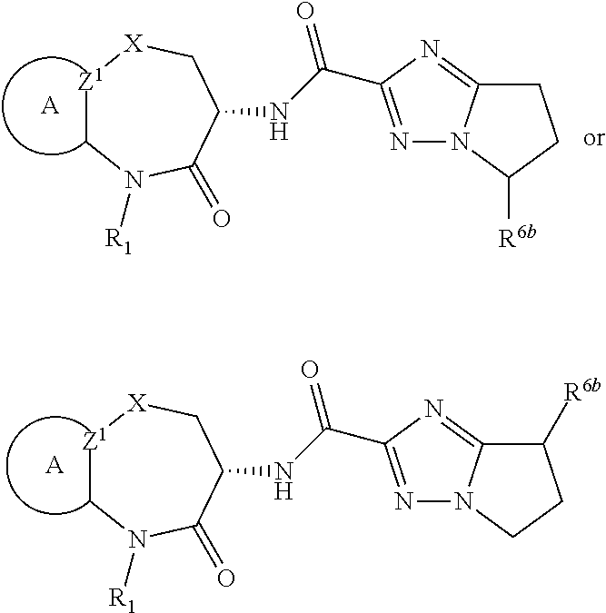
[A].[Z1]1CN([R1])C(=O)C(NC(=O)C2=NN3C(=N2)C([R6b])CC3)C[X]1.[A].[Z1]1CN([R1])C(=O)C(NC(=O)C2=NN3C(=N2)CCC3[R6b])C[X]1
